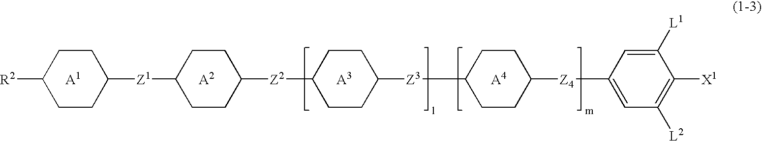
C1CC([Z1]C2CCC([Z2]C3CCC([Z3]C4CCC([Z4]C5=CC([L2])=C([X1])C([L1])=C5)CC4)CC3)CC2)CCC1[R2]
